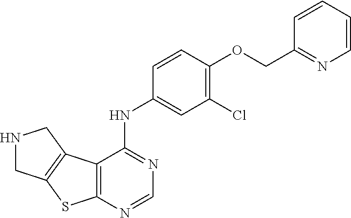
C12=C(N=CN=C1NC1=CC(Cl)=C(OCC3=NC=CC=C3)C=C1)SC1=C2CNC1
